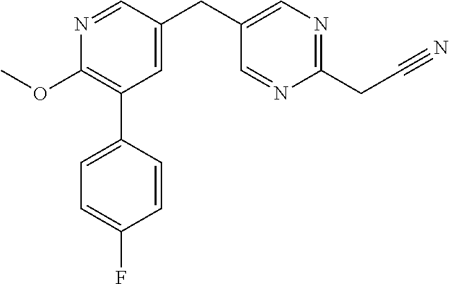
O(C1=C(C2=CC=C(F)C=C2)C=C(CC2=CN=C(CC#N)N=C2)C=N1)C
